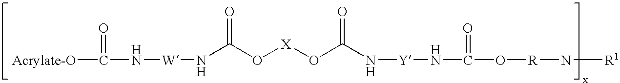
[Acrylate-O]C(N[W]NC(O[X]OC(N[Y]NC(O[R]N[R1])=O)=O)=O)=O
